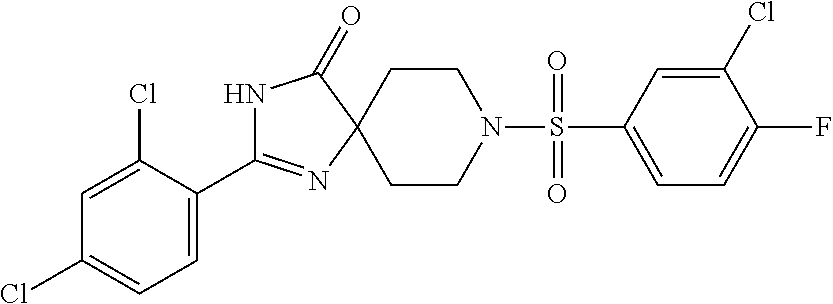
N1C(C2=CC=C(Cl)C=C2Cl)=NC2(C1=O)CCN(S(C1=CC=C(F)C(Cl)=C1)(=O)=O)CC2
